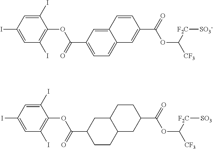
C1(I)=CC(I)=C(OC(=O)C2=CC=C3C(=C2)C=CC(C(OC([F2C][SO3-])[CF3])=O)=C3)C(I)=C1.C1(I)=CC(I)=C(OC(=O)C2CCC3C(C2)CCC(C(OC([F2C][SO3-])[CF3])=O)C3)C(I)=C1
